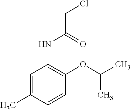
C1=CC(C)=CC(NC(CCl)=O)=C1OC(C)C
